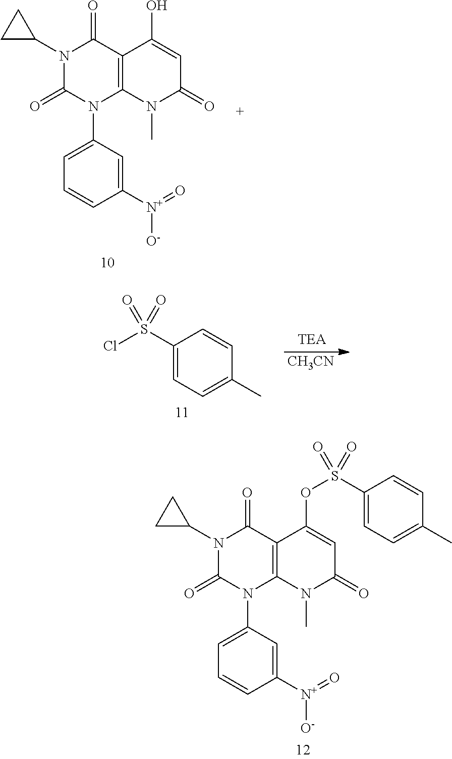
C1([N+](=O)[O-])=CC(N2C3=C(C(=O)N(C4CC4)C2=O)C(O)=CC(=O)N3C)=CC=C1.C1(S(Cl)(=O)=O)=CC=C(C)C=C1.[CH3CN].C1([N+](=O)[O-])=CC(N2C3=C(C(=O)N(C4CC4)C2=O)C(OS(C2=CC=C(C)C=C2)(=O)=O)=CC(=O)N3C)=CC=C1
